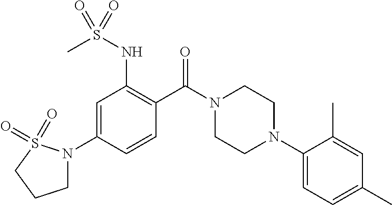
C1=C(N2CCCS2(=O)=O)C=CC(C(N2CCN(C3=CC=C(C)C=C3C)CC2)=O)=C1NS(=O)(C)=O
